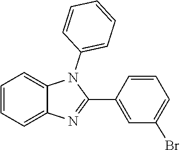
C1=CC(C2=NC3=CC=CC=C3N2C2=CC=CC=C2)=CC(Br)=C1
